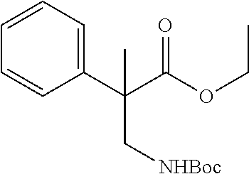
C1=CC=C(C(C(OCC)=O)(C)C[NHBoc])C=C1
